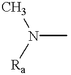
N(C)(C)[Ra]
